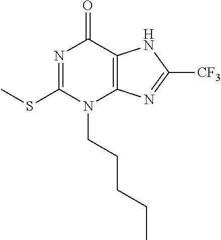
N1=C(SC)N(CCCCC)C2=C(C1=O)NC([CF3])=N2
